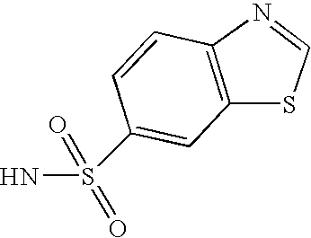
C1(S(N)(=O)=O)=CC2=C(C=C1)N=CS2
